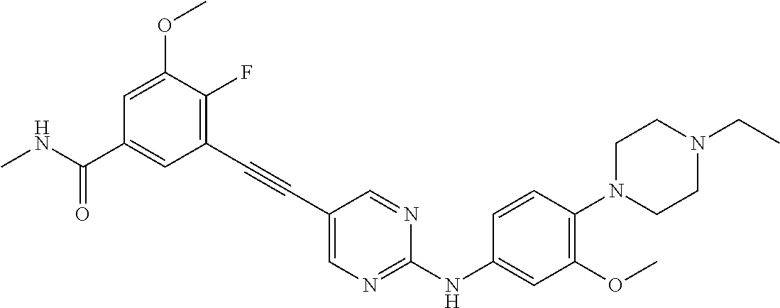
C1=C(OC)C(F)=C(C#CC2=CN=C(NC3=CC(OC)=C(N4CCN(CC)CC4)C=C3)N=C2)C=C1C(NC)=O
